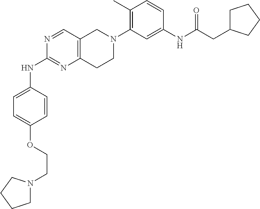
C1N(CCOC2=CC=C(NC3=NC4=C(C=N3)CN(C3=C(C)C=CC(NC(CC5CCCC5)=O)=C3)CC4)C=C2)CCC1
